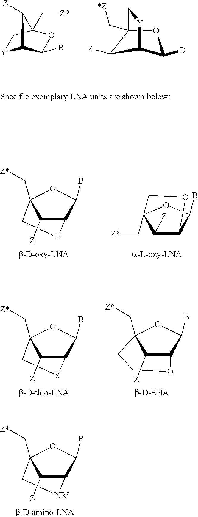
C12C(B)OC(C[Z*])(C[NRe]1)C2[Z].[Y]1C2C(B)OC(C[Z*])(C1)C2[Z].C1(B)OC2(C[*Z])C[Y]C1C2[Z].C12C(B)OC(C[Z*])(CO1)C2[Z].C12C(B)OC(C[Z*])(C1[Z])CO2.C12C(B)OC(C[Z*])(CS1)C2[Z].C12C(B)OC(C[Z*])(C1[Z])CCO2
